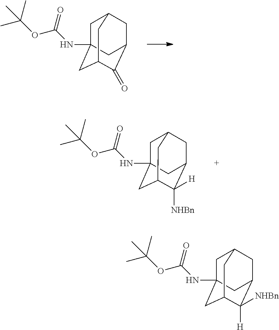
C1C2(NC(OC(C)(C)C)=O)CC3C(=O)C(CC1C3)C2.C1C2(NC(OC(C)(C)C)=O)CC3C([H])([NHBn])C(CC1C3)C2.C1C2(NC(OC(C)(C)C)=O)CC3C([NHBn])([H])C(CC1C3)C2
